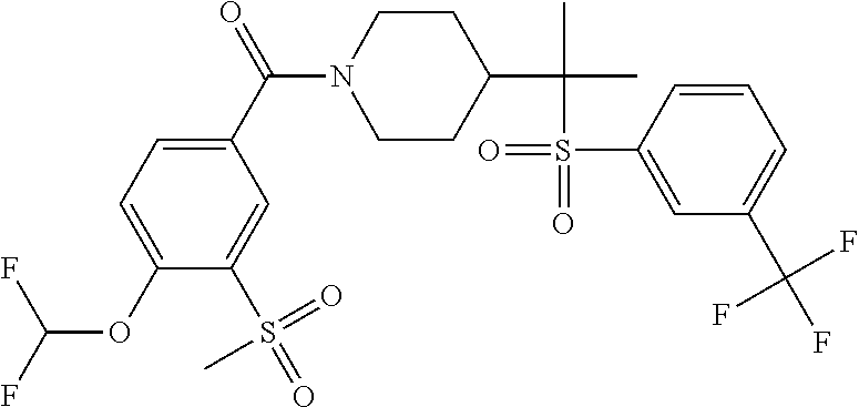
C1(OC(F)F)=CC=C(C(=O)N2CCC(C(C)(C)S(=O)(C3=CC(C(F)(F)F)=CC=C3)=O)CC2)C=C1S(=O)(=O)C
